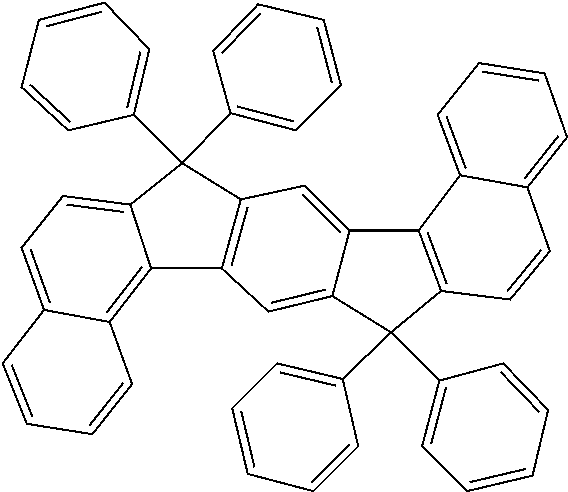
C1=C2C(C3=CC=CC=C3)(C3=CC=CC=C3)C3=C(C2=CC2=C1C1=C4C=CC=CC4=CC=C1C2(C1=CC=CC=C1)C1=CC=CC=C1)C1=CC=CC=C1C=C3
